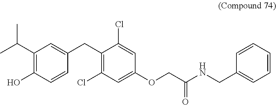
C1=C(Cl)C(CC2=CC(C(C)C)=C(O)C=C2)=C(Cl)C=C1OCC(NCC1=CC=CC=C1)=O
